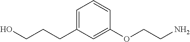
C(CC1=CC=CC(OCCN)=C1)CO
